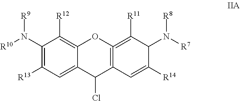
C1(N([R10])[R9])=C([R13])C=C2C(=C1[R12])OC1=C(C2Cl)C=C([R14])C(N([R7])[R8])C=1[R11]
